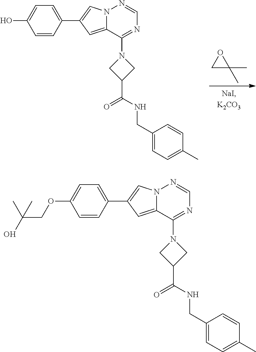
C1C(C)(C)O1.N12C(=CC(C3=CC=C(O)C=C3)=C1)C(N1CC(C(NCC3=CC=C(C)C=C3)=O)C1)=NC=N2.N12C(=CC(C3=CC=C(OCC(O)(C)C)C=C3)=C1)C(N1CC(C(NCC3=CC=C(C)C=C3)=O)C1)=NC=N2
